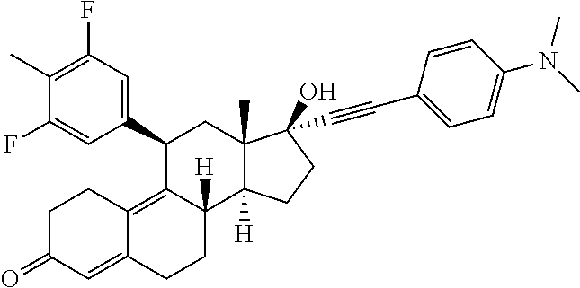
CC1=C(F)C=C(C2C3=C4C(=CC(=O)CC4)CCC3([H])C3([H])C(C)(C2)C(O)(C#CC2=CC=C(N(C)C)C=C2)CC3)C=C1F
